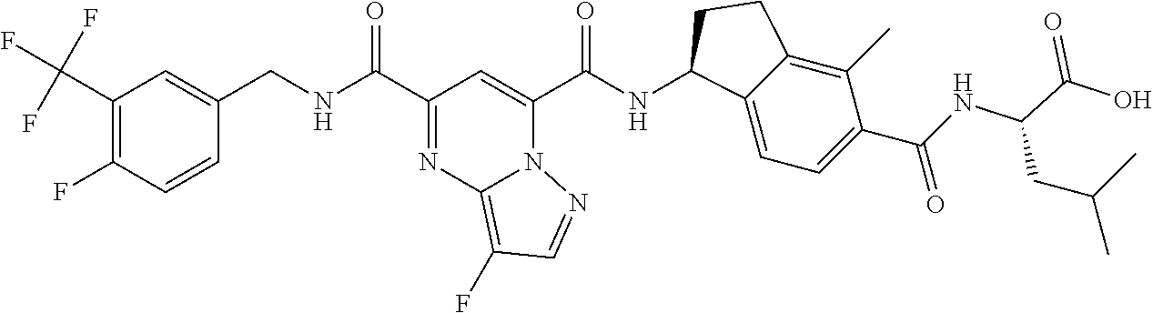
C1(C(F)(F)F)=C(F)C=CC(CNC(C2=NC3=C(F)C=NN3C(C(NC3C4=CC=C(C(=O)NC(C(O)=O)CC(C)C)C(C)=C4CC3)=O)=C2)=O)=C1
